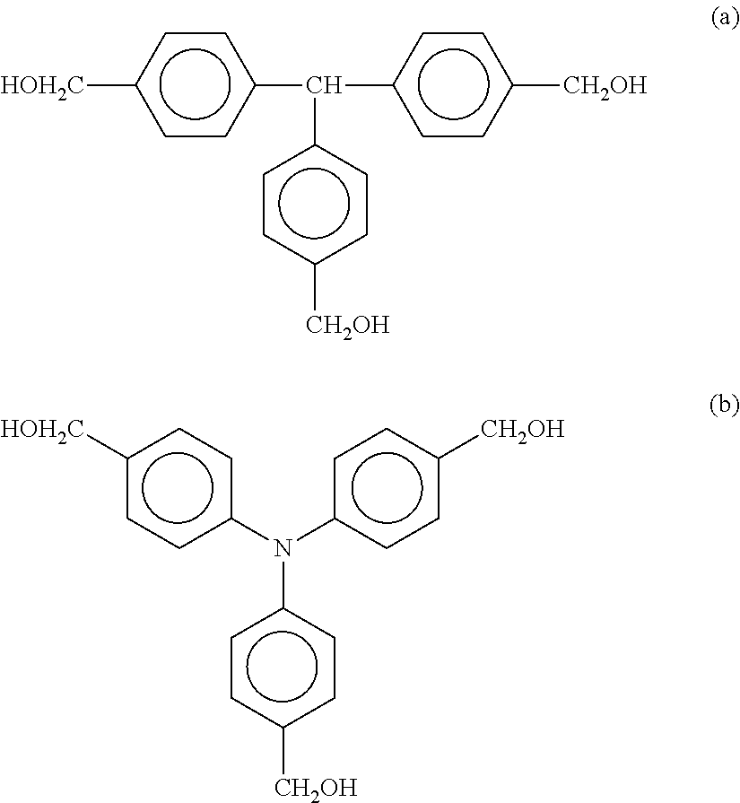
c1(C(c2ccc([CH2OH])cc2)c2ccc([CH2OH])cc2)ccc([HOH2C])cc1.c1(N(c2ccc([HOH2C])cc2)c2ccc([CH2OH])cc2)ccc([CH2OH])cc1
